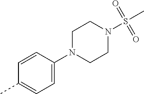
C1=CC(N2CCN(S(C)(=O)=O)CC2)=CC=C1C
